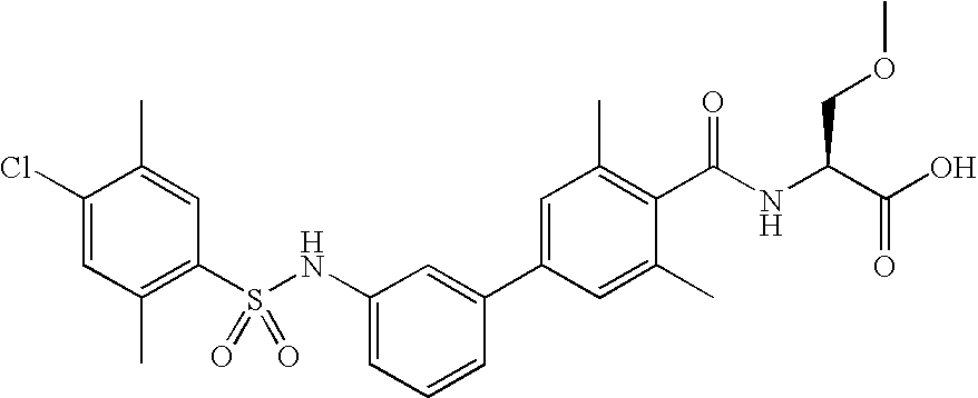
C1(Cl)=CC(C)=C(S(NC2=CC=CC(C3=CC(C)=C(C(NC(C(O)=O)COC)=O)C(C)=C3)=C2)(=O)=O)C=C1C
